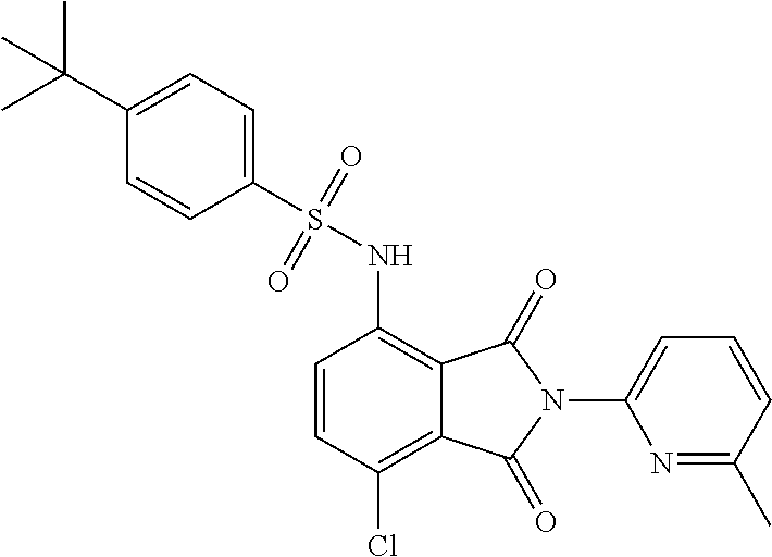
C1=CC(Cl)=C2C(=C1NS(=O)(=O)C1=CC=C(C(C)(C)C)C=C1)C(=O)N(C1=CC=CC(C)=N1)C2=O
